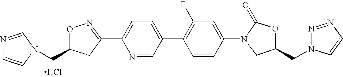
C(C1ON=C(C2=CC=C(C3=C(F)C=C(N4CC(CN5N=NC=C5)OC4=O)C=C3)C=N2)C1)N1C=CN=C1.Cl
